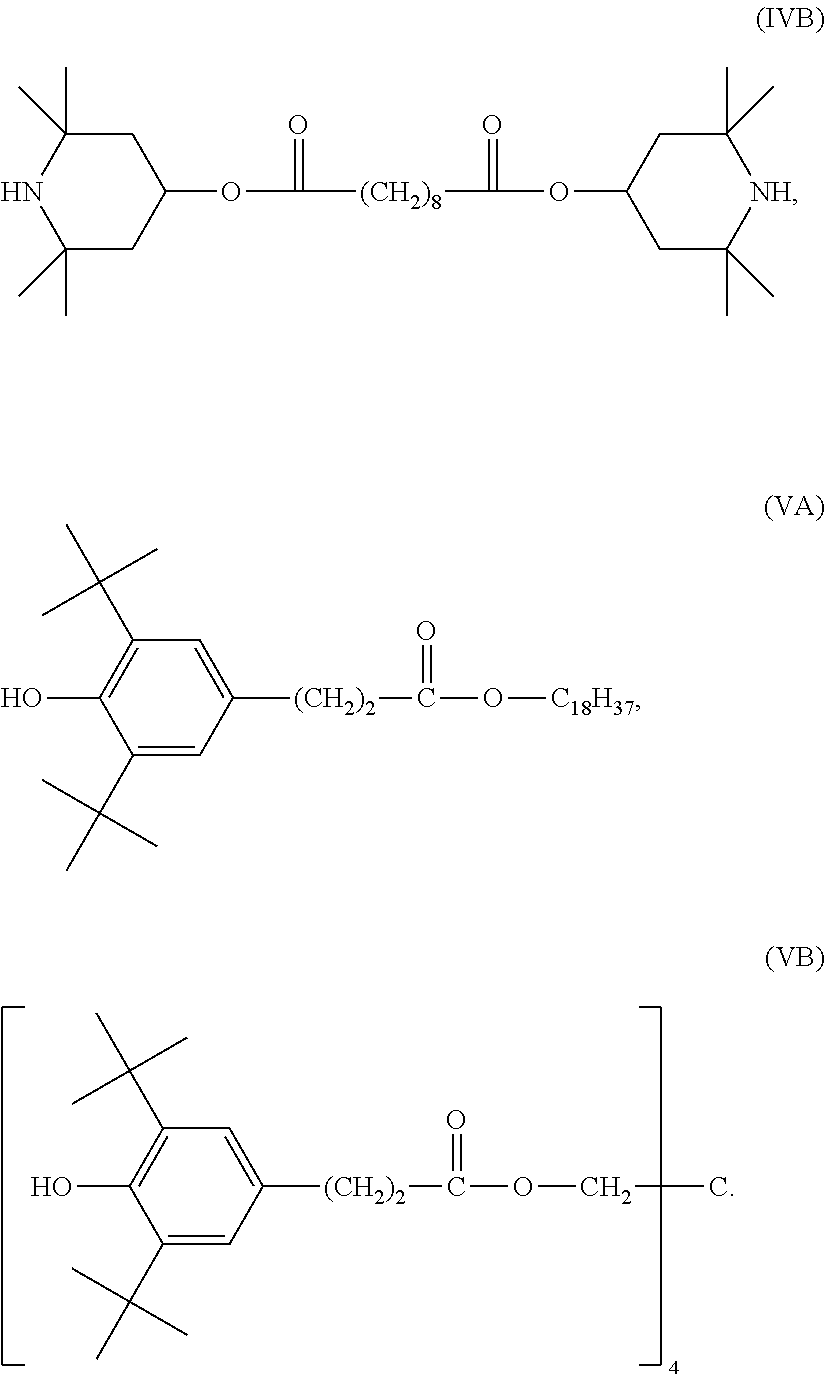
C1([(CH2)2]C(OCC)=O)=CC(C(C)(C)C)=C(O)C(C(C)(C)C)=C1.C1(OC([(CH2)8]C(=O)OC2CC(C)(C)[NH]C(C)(C)C2)=O)CC(C)(C)NC(C)(C)C1.C1([(CH2)2]C(O[C18H37])=O)=CC(C(C)(C)C)=C(O)C(C(C)(C)C)=C1
